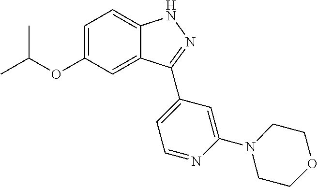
C1=C(OC(C)C)C=C2C(=C1)NN=C2C1=CC=NC(N2CCOCC2)=C1
